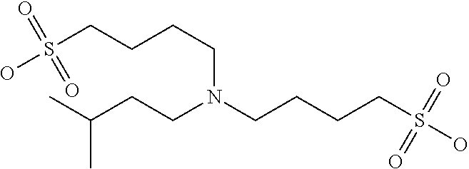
N(CCCCS(=O)(O)=O)(CCC(C)C)CCCCS(O)(=O)=O
